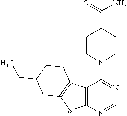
C1CN(C2=NC=NC3=C2C2=C(S3)CC(CC)CC2)CCC1C(=O)N
